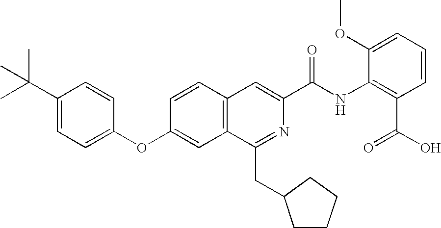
C1=CC(OC2=CC=C(C(C)(C)C)C=C2)=CC2=C1C=C(C(NC1=C(C(O)=O)C=CC=C1OC)=O)N=C2CC1CCCC1
